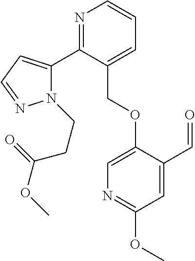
N1(CCC(=O)OC)C(C2=NC=CC=C2COC2=CN=C(OC)C=C2C=O)=CC=N1
